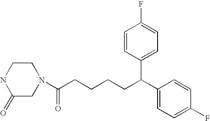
N1(C(CCCCC(C2=CC=C(F)C=C2)C2=CC=C(F)C=C2)=O)CCNC(=O)C1
